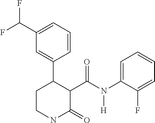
C1(C(F)F)=CC=CC(C2CCNC(=O)C2C(N(C2=CC=CC=C2F)[H])=O)=C1
